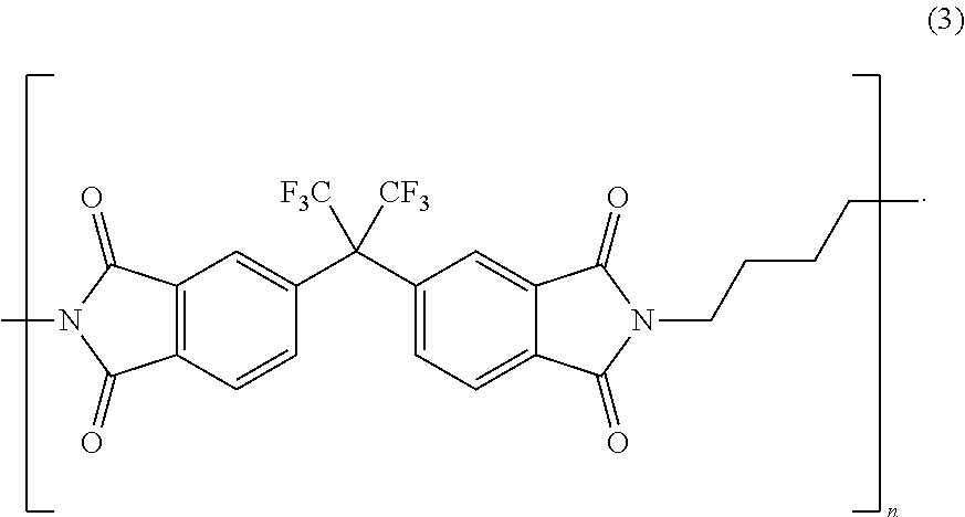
C12=C(C=CC(C(C3=CC=C4C(=C3)C(=O)N(CCCCC)C4=O)([CF3])[F3C])=C1)C(=O)N(C)C2=O
